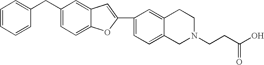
C1(CC2=CC=CC=C2)=CC=C2C(=C1)C=C(C1=CC=C3C(=C1)CCN(CCC(O)=O)C3)O2
